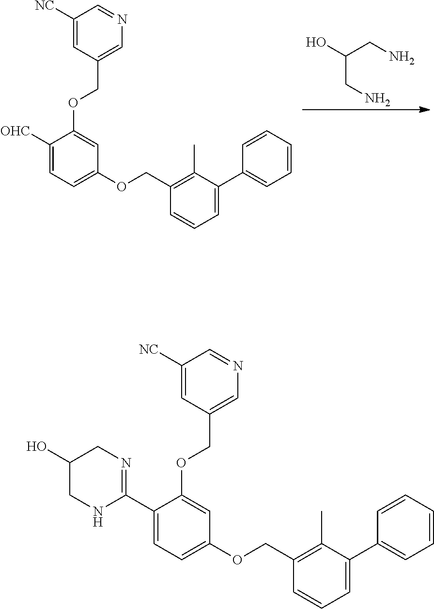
OC(CN)CN.C1([OHC])=CC=C(OCC2=C(C)C(C3=CC=CC=C3)=CC=C2)C=C1OCC1=CN=CC([NC])=C1.C1(C2=NCC(O)CN2)=CC=C(OCC2=C(C)C(C3=CC=CC=C3)=CC=C2)C=C1OCC1=CN=CC([NC])=C1
